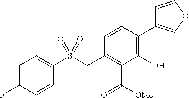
C1=C(F)C=CC(S(CC2=C(C(=O)[OMe])C(O)=C(C3=COC=C3)C=C2)(=O)=O)=C1
